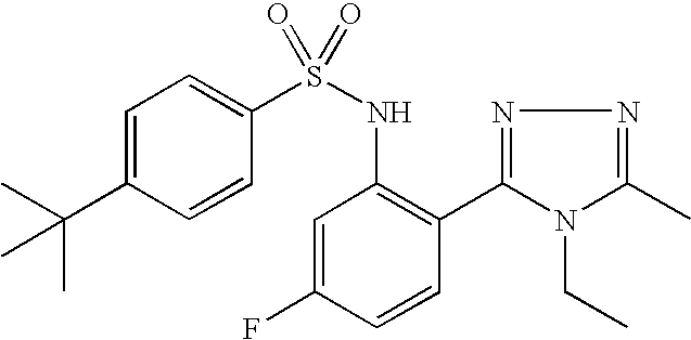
C1=C(C(C)(C)C)C=CC(S(NC2=C(C3=NN=C(C)N3CC)C=CC(F)=C2)(=O)=O)=C1
